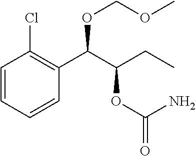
C1=CC=CC(C(C(OC(N)=O)CC)OCOC)=C1Cl
